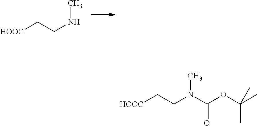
[HOOC]CCNC.[HOOC]CCN(C(OC(C)(C)C)=O)C
